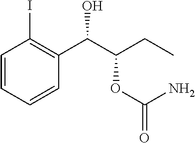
C1=CC(I)=C(C(C(CC)OC(=O)N)O)C=C1
